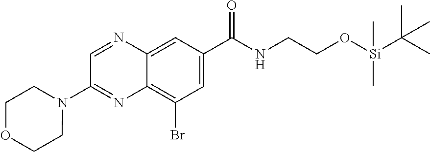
C1=C(C(NCCO[Si](C(C)(C)C)(C)C)=O)C=C2C(=C1Br)N=C(N1CCOCC1)C=N2
